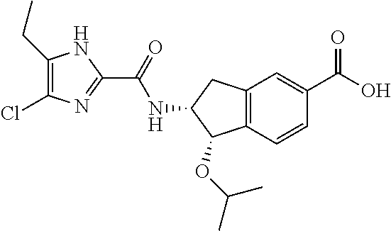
C1(CC)=C(Cl)N=C(C(=O)NC2C(OC(C)C)C3=C(C2)C=C(C(O)=O)C=C3)N1
